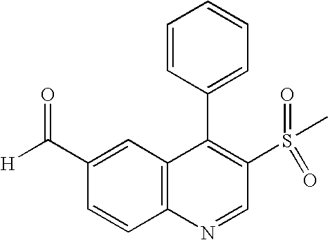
C1(C([H])=O)=CC2=C(C=C1)N=CC(S(=O)(=O)C)=C2C1=CC=CC=C1
